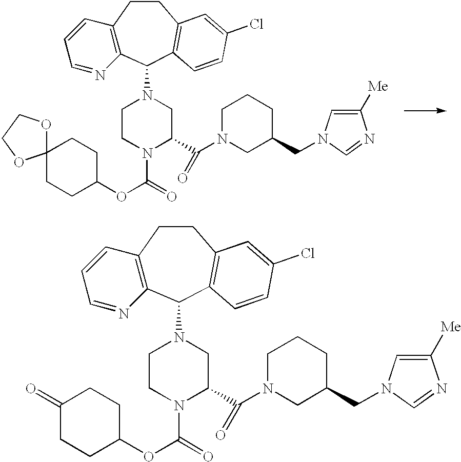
C12=C(C(N3CCN(C(=O)OC4CCC5(CC4)OCCO5)C(C(N4CC(CN5C=C([Me])N=C5)CCC4)=O)C3)C3=C(CC1)C=C(Cl)C=C3)N=CC=C2.C12=C(C(N3CCN(C(=O)OC4CCC(=O)CC4)C(C(N4CC(CN5C=C([Me])N=C5)CCC4)=O)C3)C3=C(CC1)C=C(Cl)C=C3)N=CC=C2
